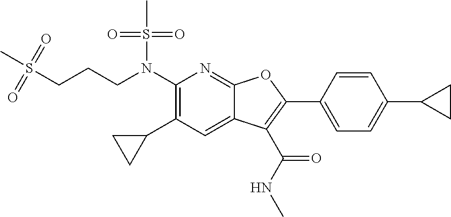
N(C1=C(C2CC2)C=C2C(=N1)OC(C1=CC=C(C3CC3)C=C1)=C2C(NC)=O)(S(C)(=O)=O)CCCS(C)(=O)=O
